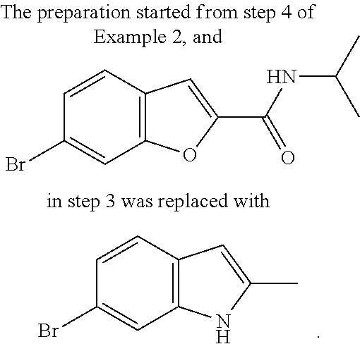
C12=C(C=CC(Br)=C1)C=C(C(NC(C)C)=O)O2.C12=C(C=CC(Br)=C1)C=C(C)N2
